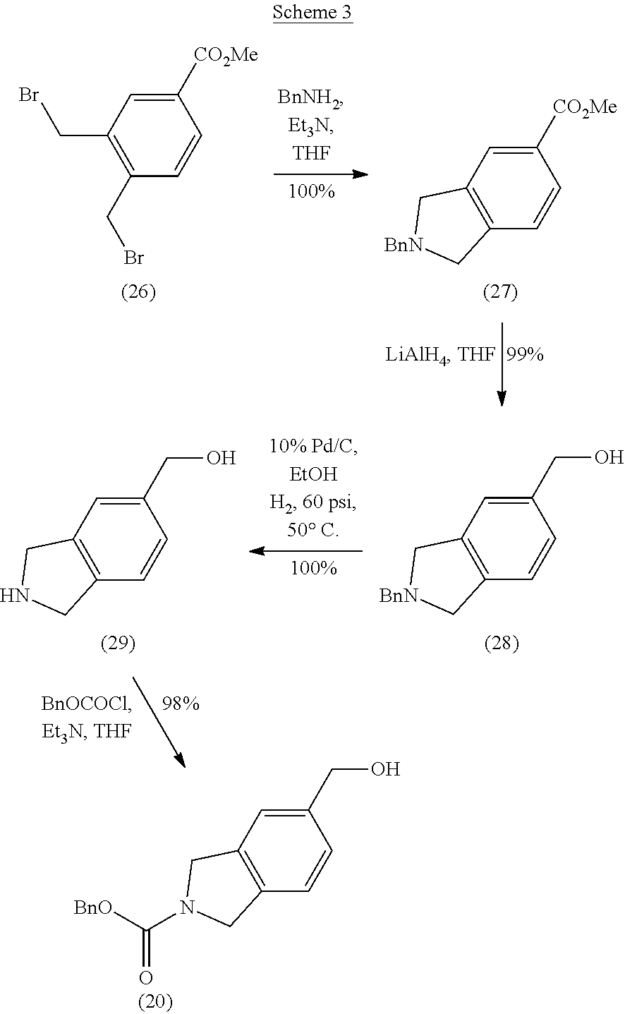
C1([CO2Me])=CC(CBr)=C(CBr)C=C1.C1([CO2Me])=CC2=C(C=C1)C[BnN]C2.C1(CO)=CC2=C(C=C1)C[BnN]C2.C1(CO)=CC2=C(C=C1)CNC2.C1(CO)=CC2=C(C=C1)CN(C(=O)[BnO])C2
